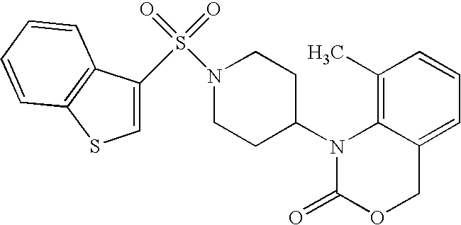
C1(C)=C2C(=CC=C1)COC(=O)N2C1CCN(S(=O)(=O)C2=CSC3=C2C=CC=C3)CC1
